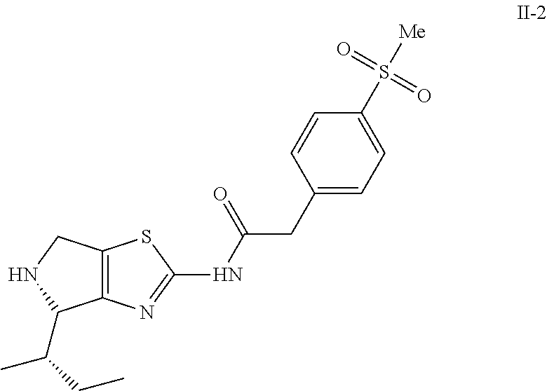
C12=C(CNC1C(CC)C)SC(NC(CC1=CC=C(S([Me])(=O)=O)C=C1)=O)=N2
